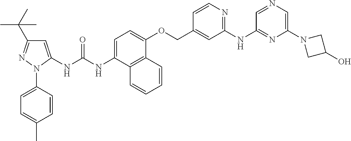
C1=C(NC(NC2=CC=C(OCC3=CC(NC4=NC(N5CC(O)C5)=CN=C4)=NC=C3)C3=C2C=CC=C3)=O)N(C2=CC=C(C)C=C2)N=C1C(C)(C)C
